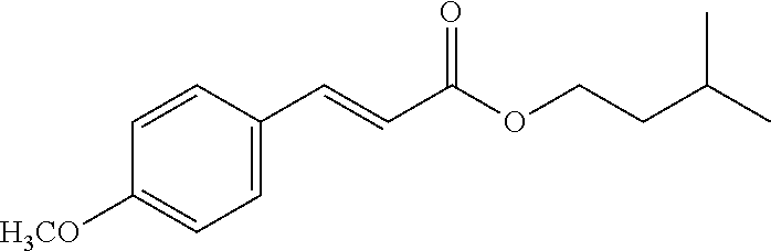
C1=C(C=CC(=O)OCCC(C)C)C=CC([H3CO])=C1
